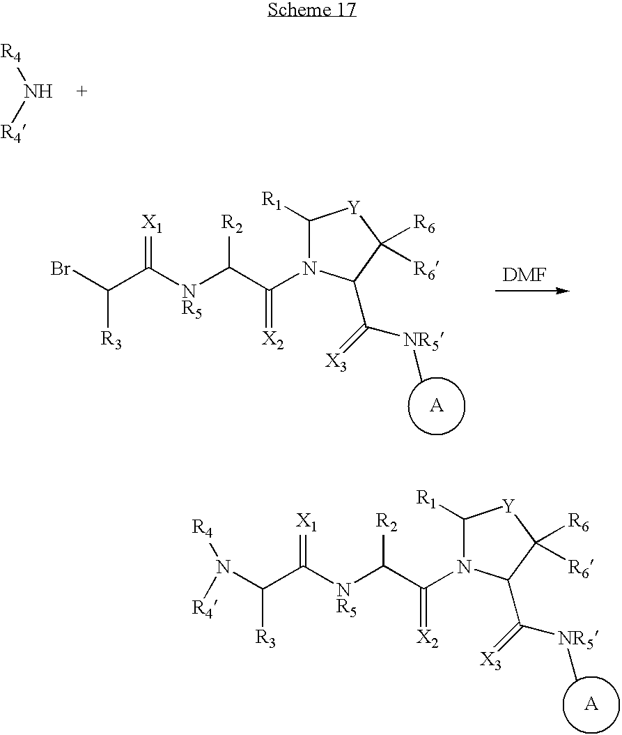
C1([R1])N(C(C([NR5]C(C(N([R4])[R4])[R3])=[X1])[R2])=[X2])C(C(=[X3])[NR5]C)C([R6])([R6])[Y]1.N([R4])[R4].C1([R1])N(C(C([NR5]C(C(Br)[R3])=[X1])[R2])=[X2])C(C(=[X3])[NR5]C)C([R6])([R6])[Y]1
